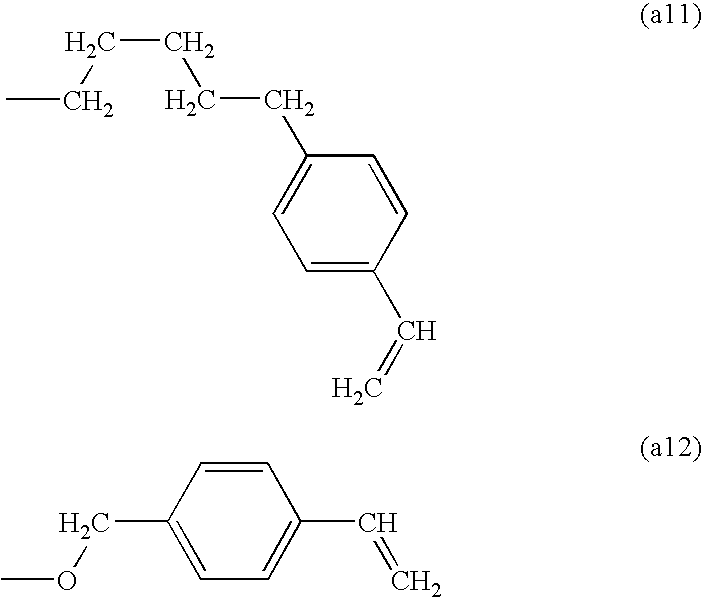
C1=CC(C=C)=CC=C1CCCCCC.C1=CC(COC)=CC=C1C=C
